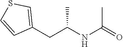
C1(CC(NC(=O)C)C)=CSC=C1
